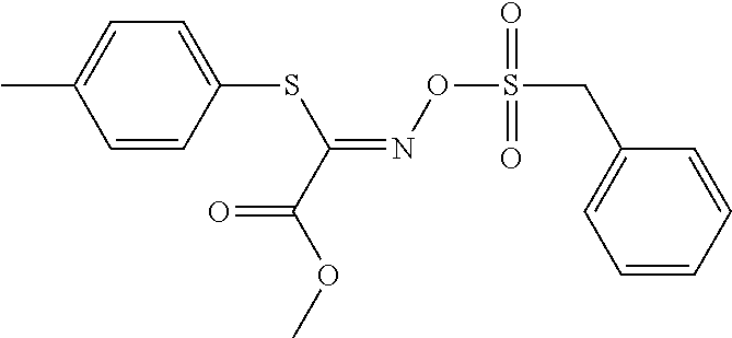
C1=CC(SC(=NOS(CC2=CC=CC=C2)(=O)=O)C(OC)=O)=CC=C1C
